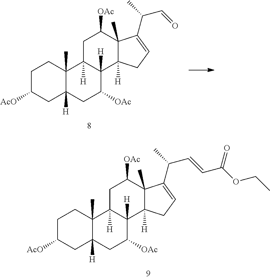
C12(C)C([OAc])CC3([H])C([H])(C1([H])CC=C2C(C=CC(OCC)=O)C)C([OAc])CC1([H])C3(C)CCC([AcO])C1.C12(C)C([OAc])CC3([H])C([H])(C1([H])CC=C2C(C=O)C)C([OAc])CC1([H])C3(C)CCC([AcO])C1
